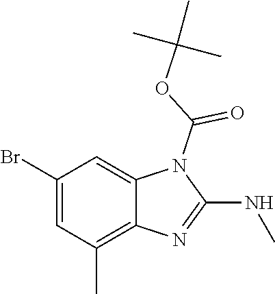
C1=C2C(=C(C)C=C1Br)N=C(NC)N2C(OC(C)(C)C)=O
